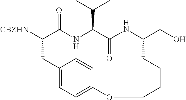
C12=CC=C(C=C1)OCCCCC(CO)NC(=O)C(C(C)C)NC(=O)C([CBZHN])C2
